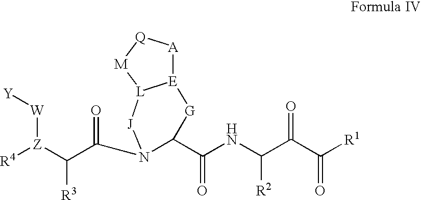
[R4][Z](C([R3])C(=O)N1C(C(NC(C(C([R1])=O)=O)[R2])=O)[G][E]2[A][Q][M][L]2[J]1)[W][Y]
